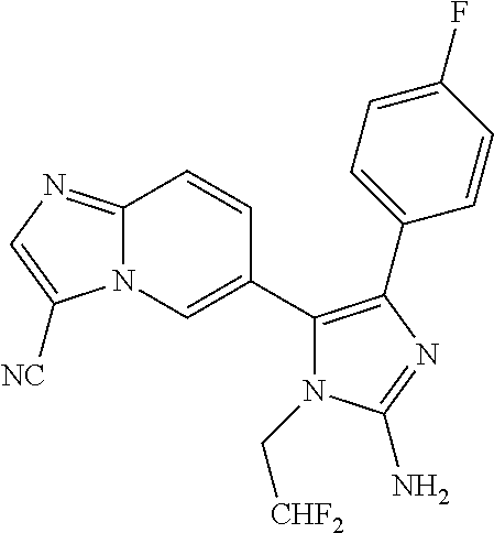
C12=NC=C([NC])N1C=C(C1=C(C3=CC=C(F)C=C3)N=C(N)N1C[CHF2])C=C2
